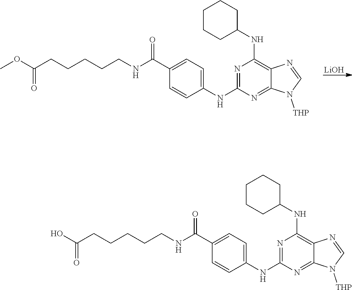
[LiOH].COC(CCCCCNC(C1=CC=C(NC2=NC(NC3CCCCC3)=C3C(=N2)N([THP])C=N3)C=C1)=O)=O.OC(CCCCCNC(C1=CC=C(NC2=NC(NC3CCCCC3)=C3C(=N2)N([THP])C=N3)C=C1)=O)=O
